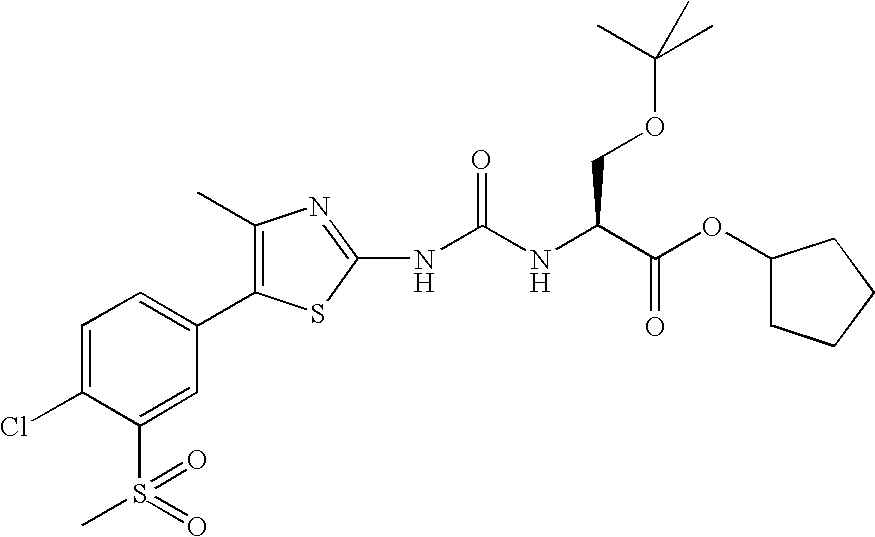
C1=C(Cl)C(S(=O)(C)=O)=CC(C2=C(C)N=C(NC(=O)NC(C(OC3CCCC3)=O)COC(C)(C)C)S2)=C1
